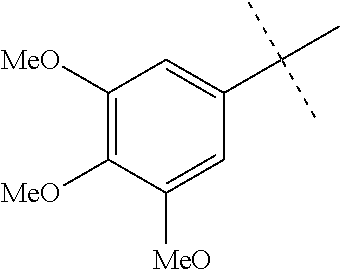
C1([MeO])=C([MeO])C([MeO])=CC(C(C)(C)C)=C1
